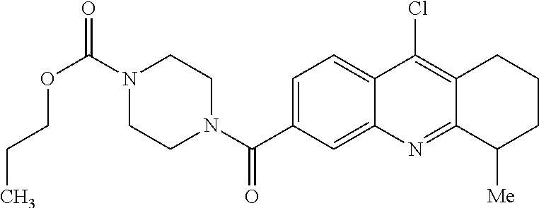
N1(C(OCCC)=O)CCN(C(=O)C2=CC=C3C(=C2)N=C2C(=C3Cl)CCCC2[Me])CC1
